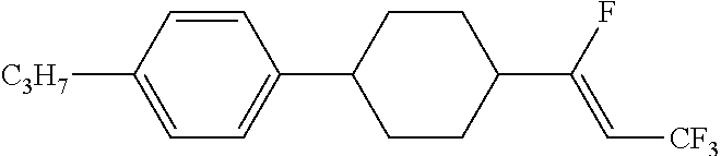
C1=C([C3H7])C=CC(C2CCC(C(F)=C[CF3])CC2)=C1
